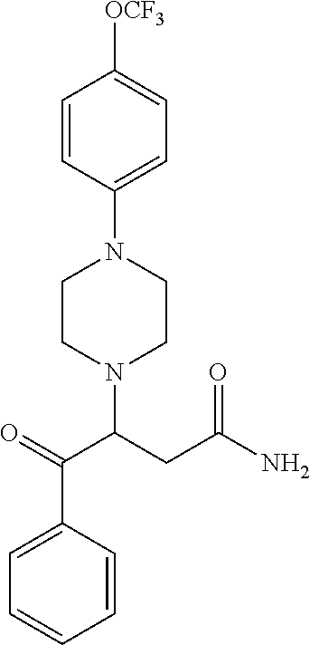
C1=CC(C(=O)C(N2CCN(C3=CC=C([OCF3])C=C3)CC2)CC(N)=O)=CC=C1
